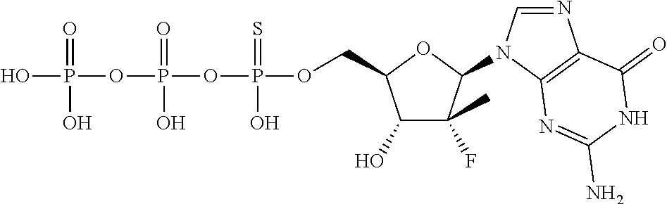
OP(OP(OP(OCC1C(O)C(C)(F)C(N2C=NC3=C2N=C(N)NC3=O)O1)(=S)O)(=O)O)(=O)O
